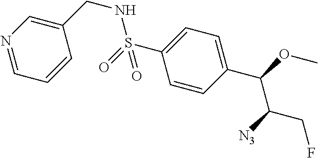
S(C1=CC=C(C(OC)C([N3])CF)C=C1)(=O)(NCC1=CN=CC=C1)=O
